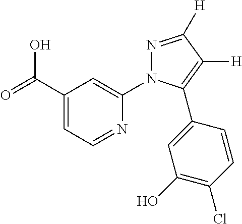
C1(C(=O)O)=CC=NC(N2N=C([H])C([H])=C2C2=CC(O)=C(Cl)C=C2)=C1
